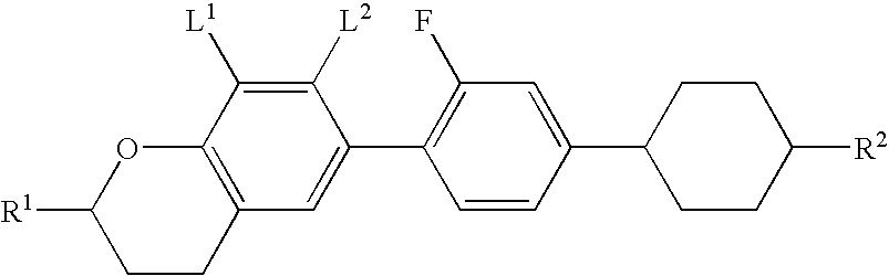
C1CC2=C(OC1[R1])C([L1])=C([L2])C(C1=C(F)C=C(C3CCC([R2])CC3)C=C1)=C2
